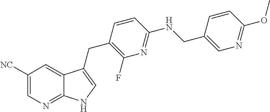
C1([NC])=CN=C2C(=C1)C(CC1=C(F)N=C(NCC3=CN=C(OC)C=C3)C=C1)=CN2
